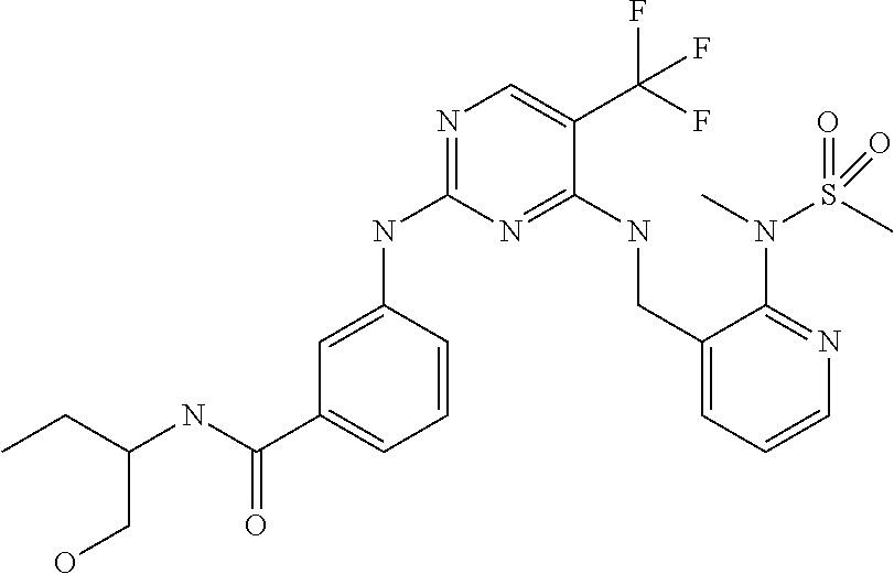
C(NC(C1=CC=CC(NC2=NC=C(C(F)(F)F)C(NCC3=CC=CN=C3N(S(C)(=O)=O)C)=N2)=C1)=O)(CC)CO
